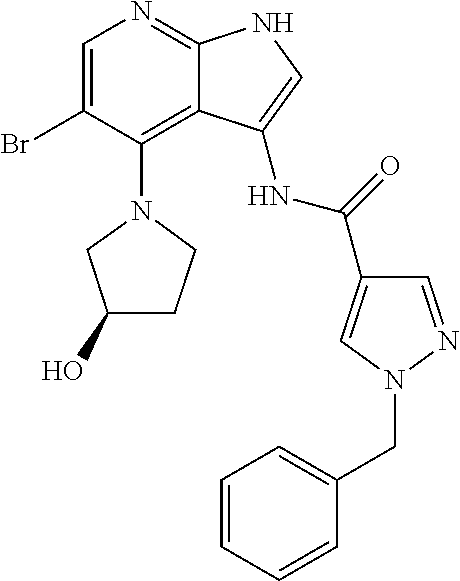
C1=C(Br)C(N2CC(O)CC2)=C2C(=N1)NC=C2NC(=O)C1=CN(CC2=CC=CC=C2)N=C1
